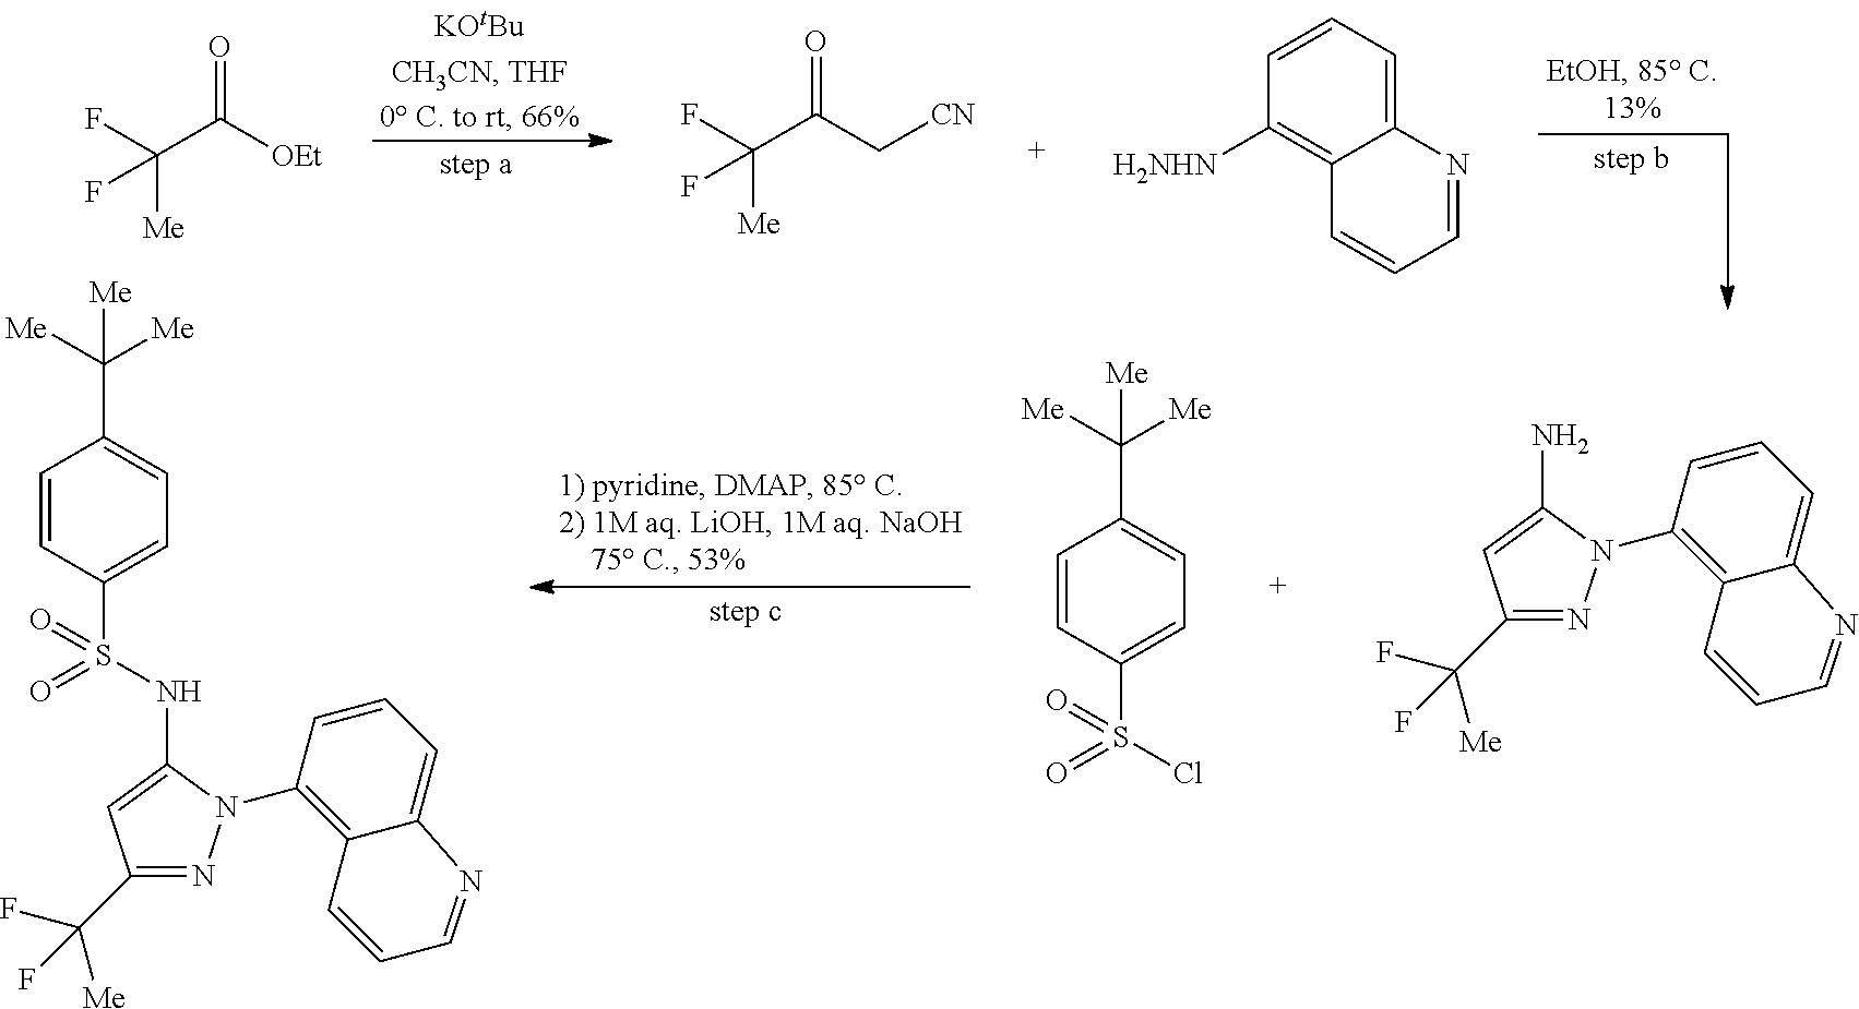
C(C([OEt])=O)([Me])(F)F.C(C(C[CN])=O)([Me])(F)F.C12=CC=CC([H2NHN])=C1C=CC=N2.S(=O)(=O)(C1=CC=C(C([Me])([Me])[Me])C=C1)Cl.C1(C(F)([Me])F)=NN(C2=C3C(=CC=C2)N=CC=C3)C(N)=C1.C1(C(F)([Me])F)=NN(C2=C3C(=CC=C2)N=CC=C3)C(NS(=O)(=O)C2=CC=C(C([Me])([Me])[Me])C=C2)=C1
